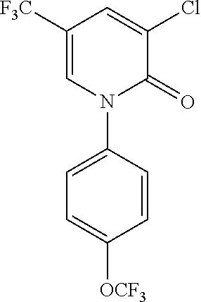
C1([F3C])=CN(C2=CC=C([OCF3])C=C2)C(=O)C(Cl)=C1
